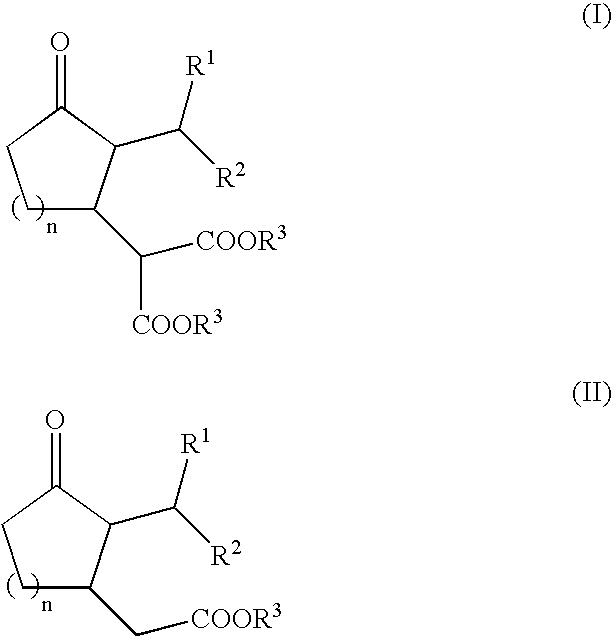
C1C(C([COOR3])[COOR3])C(C([R2])[R1])C(=O)C1.C1C(C[COOR3])C(C([R2])[R1])C(=O)C1
